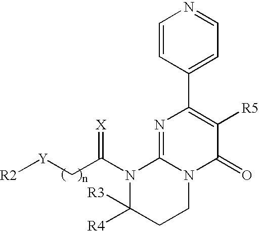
C1=CC(C2=C([R5])C(=O)N3C(=N2)N(C(C[Y][R2])=[X])C([R4])([R3])CC3)=CC=N1
